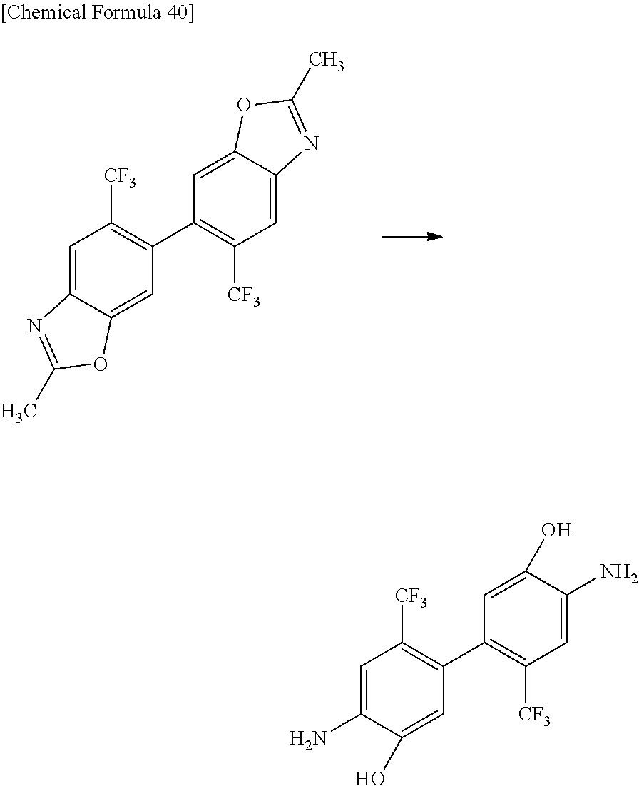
C1=C2C(=CC(C3=C([CF3])C=C4C(=C3)OC(C)=N4)=C1[CF3])OC(C)=N2.C1=C(N)C(O)=CC(C2=C([CF3])C=C(N)C(O)=C2)=C1[CF3]
